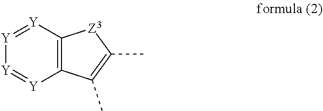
[Y]1=[Y]C2=C([Y]=[Y]1)C(C)=C(C)[Z3]2
